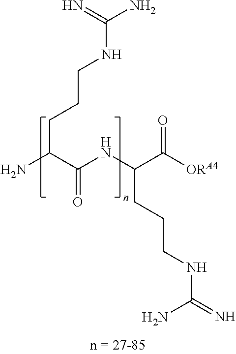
C(CC(NC(C(N)CCCNC(=N)N)=O)C([ORA4])=O)CNC(N)=N
